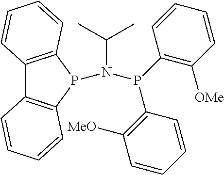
C12=C(P(N(P(C3=C([MeO])C=CC=C3)C3=C([OMe])C=CC=C3)C(C)C)C3=C1C=CC=C3)C=CC=C2
